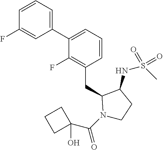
C1(C2=CC=CC(CC3N(C(C4(O)CCC4)=O)CCC3NS(C)(=O)=O)=C2F)=CC=CC(F)=C1
